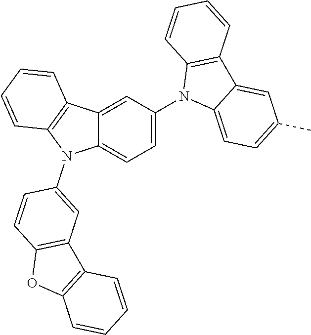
C1=C(N2C3=CC=C(C)C=C3C3=C2C=CC=C3)C=C2C(=C1)N(C1=CC3=C(C=C1)OC1=C3C=CC=C1)C1=C2C=CC=C1
